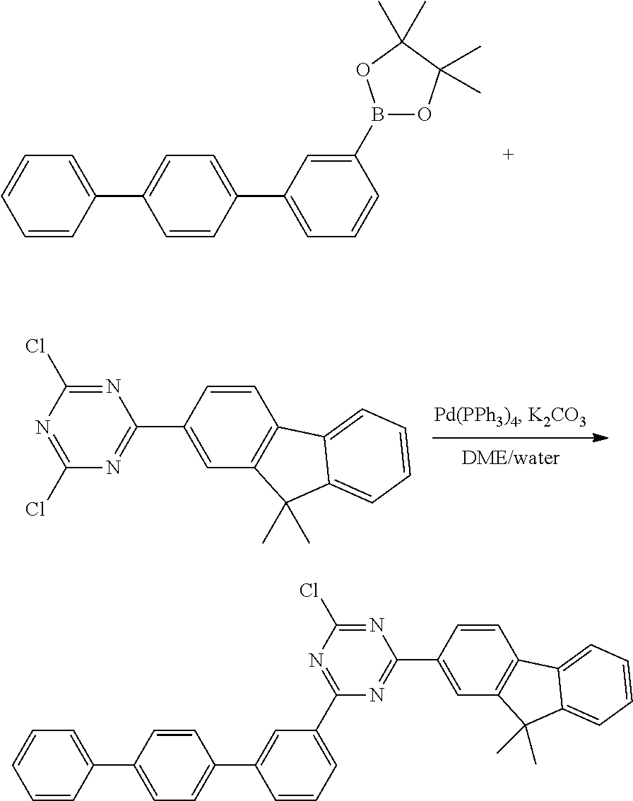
C1=CC(C2=CC=C(C3=CC=CC(B4OC(C)(C)C(C)(C)O4)=C3)C=C2)=CC=C1.N1=C(Cl)N=C(Cl)N=C1C1=CC2=C(C=C1)C1=CC=CC=C1C2(C)C.C1=CC(C2=CC=C(C3=CC(C4=NC(Cl)=NC(C5=CC6=C(C=C5)C5=CC=CC=C5C6(C)C)=N4)=CC=C3)C=C2)=CC=C1
